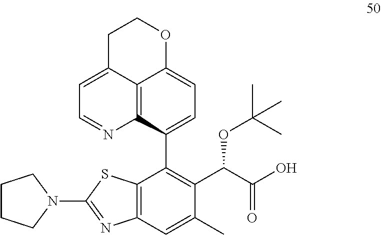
C1(C2=C(C(C(O)=O)OC(C)(C)C)C(C)=CC3=C2SC(N2CCCC2)=N3)=CC=C2C3=C1N=CC=C3CCO2
